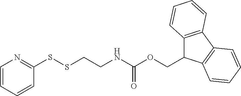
C1=CC=CC(SSCCNC(OCC2C3=C(C4=C2C=CC=C4)C=CC=C3)=O)=N1
